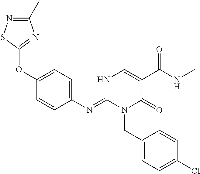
C1(N=C2N(CC3=CC=C(Cl)C=C3)C(=O)C(C(NC)=O)=CN2)=CC=C(OC2=NC(C)=NS2)C=C1
